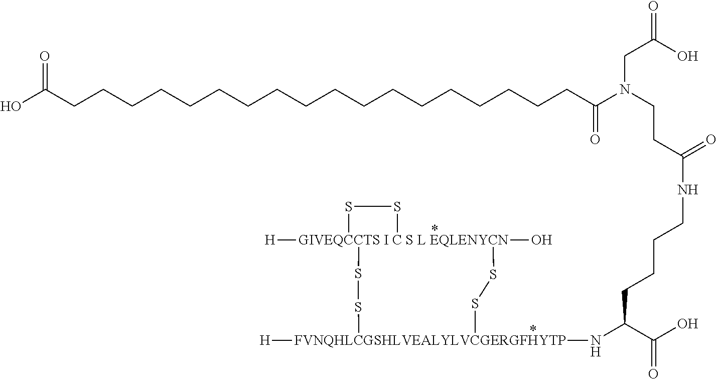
[GIVEQCCTS I C S L EQLENYCN]12([H])(O)(SS[FVNQHLCGSHLVEALYLVCGERGFHYTP]([H])(NC(C(O)=O)CCCCNC(=O)CCN(C(=O)CCCCCCCCCCCCCCCCCCC(O)=O)CC(=O)O)SS1)SS2
